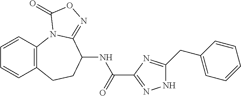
C1=CC2=C(C=C1)CCC(NC(=O)C1=NNC(CC3=CC=CC=C3)=N1)C1=NOC(=O)N21
